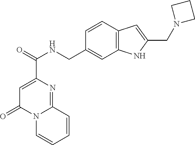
C1=C(C(=O)NCC2=CC3=C(C=C2)C=C(CN2CCC2)N3)N=C2N(C1=O)C=CC=C2
